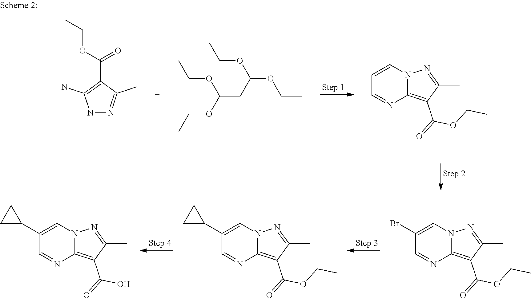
C(C1=C(N)NN=C1C)(=O)OCC.C(CC(OCC)OCC)(OCC)OCC.C1=CN2C(=C(C(OCC)=O)C(C)=N2)N=C1.C1(Br)=CN2C(=C(C(OCC)=O)C(C)=N2)N=C1.C1(C2CC2)=CN2C(=C(C(OCC)=O)C(C)=N2)N=C1.C1(C2CC2)=CN2C(=C(C(O)=O)C(C)=N2)N=C1
